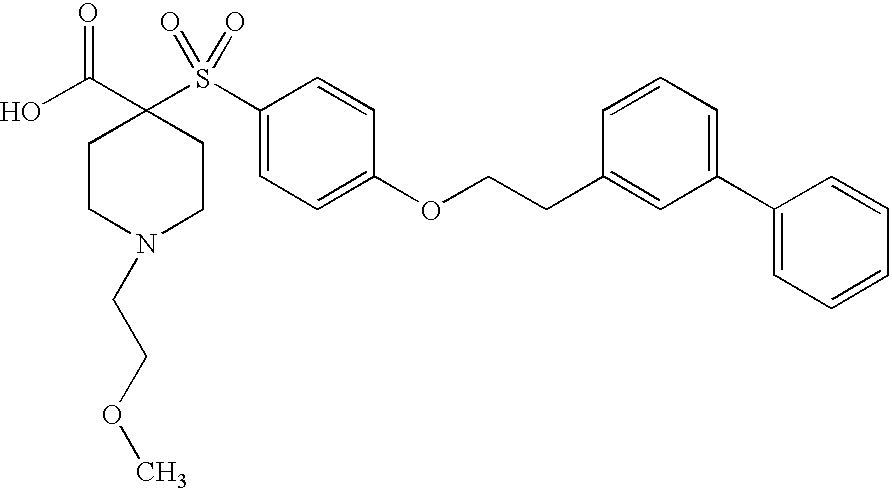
C1(S(C2(C(O)=O)CCN(CCOC)CC2)(=O)=O)=CC=C(OCCC2=CC(C3=CC=CC=C3)=CC=C2)C=C1
